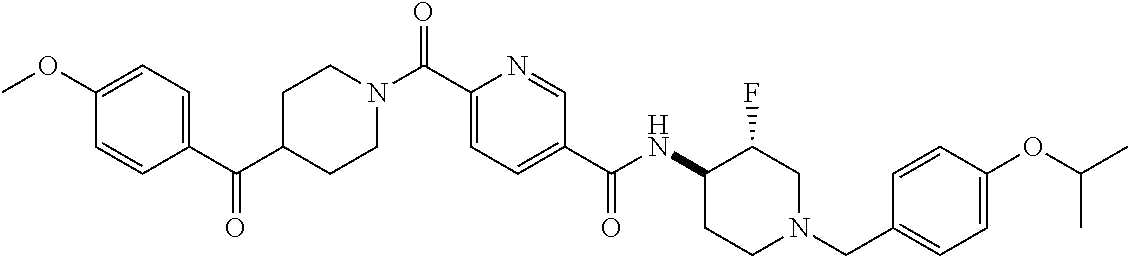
C1CN(C(C2=CC=C(C(=O)NC3C(F)CN(CC4=CC=C(OC(C)C)C=C4)CC3)C=N2)=O)CCC1C(C1=CC=C(OC)C=C1)=O
